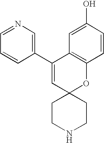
C1=NC=C(C2=CC3(OC4=C2C=C(O)C=C4)CCNCC3)C=C1
